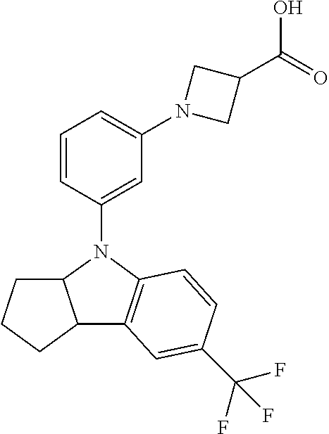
C1=CC(N2C3C(C4=C2C=CC(C(F)(F)F)=C4)CCC3)=CC(N2CC(C(=O)O)C2)=C1
